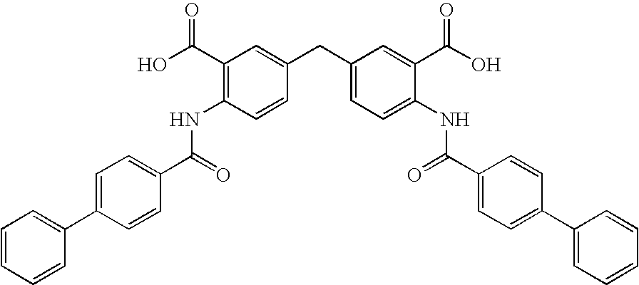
C1=CC(C(NC2=C(C(O)=O)C=C(CC3=CC=C(NC(C4=CC=C(C5=CC=CC=C5)C=C4)=O)C(C(O)=O)=C3)C=C2)=O)=CC=C1C1=CC=CC=C1
